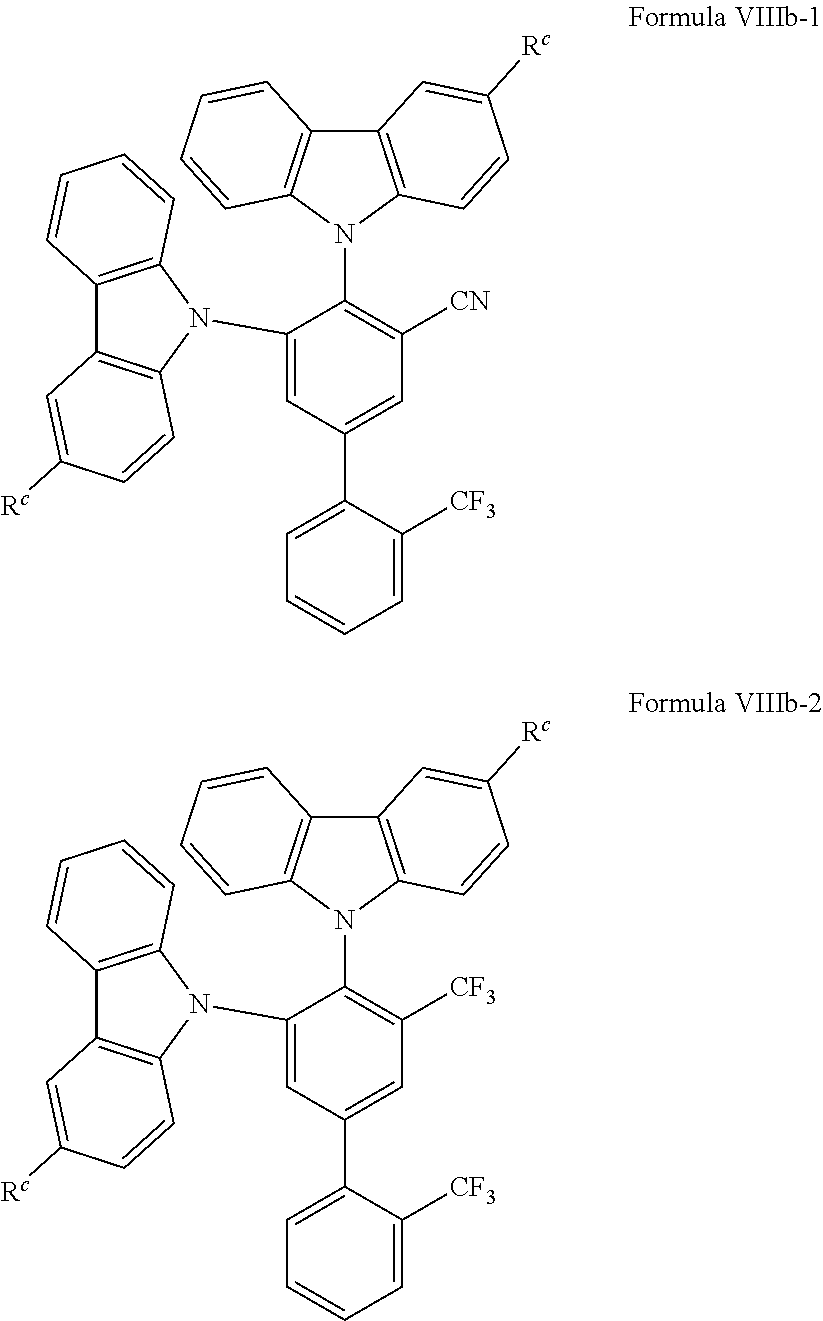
C1(N2C3=C(C4=C2C=CC=C4)C=C([Rc])C=C3)=CC(C2=CC=CC=C2[CF3])=CC([CN])=C1N1C2=C(C3=C1C=CC=C3)C=C([Rc])C=C2.C1(N2C3=C(C4=C2C=CC=C4)C=C([Rc])C=C3)=CC(C2=CC=CC=C2[CF3])=CC([CF3])=C1N1C2=C(C3=C1C=CC=C3)C=C([Rc])C=C2
